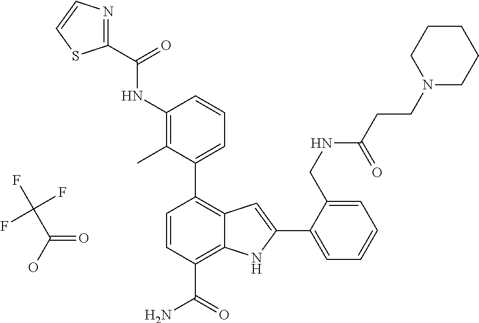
C1(C2=CC=CC(NC(C3=NC=CS3)=O)=C2C)=C2C(=C(C(N)=O)C=C1)NC(C1=CC=CC=C1CNC(CCN1CCCCC1)=O)=C2.C(=O)(O)C(F)(F)F
